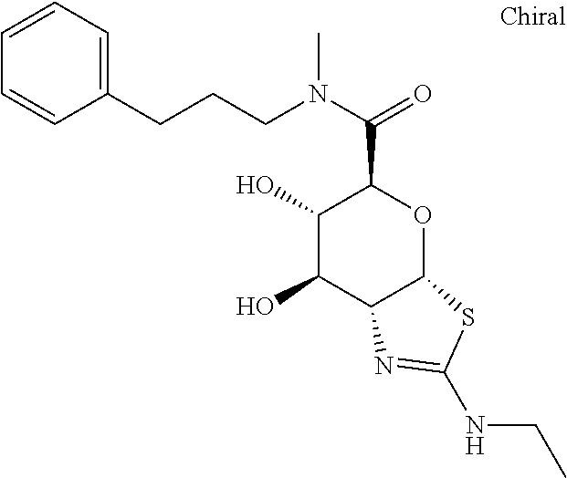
C1(O)C(O)C2C(OC1C(N(CCCC1=CC=CC=C1)C)=O)SC(NCC)=N2
